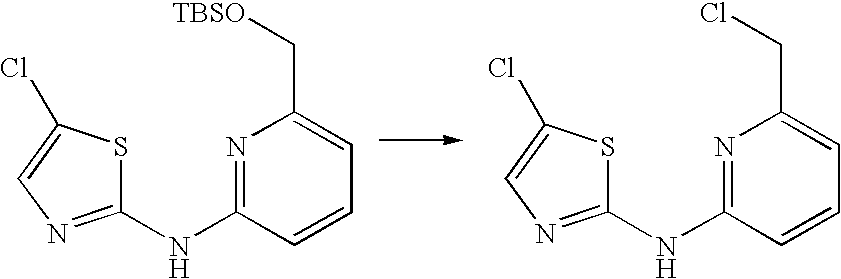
N1=C(NC2=NC=C(Cl)S2)C=CC=C1C[TBSO].N1=C(NC2=NC=C(Cl)S2)C=CC=C1CCl
